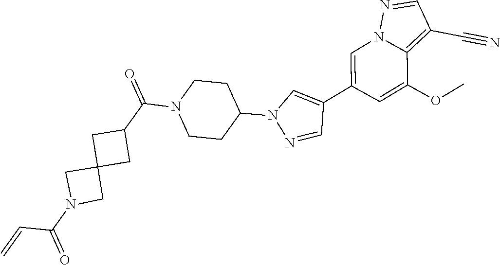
C1=C(C2=CN(C3CCN(C(C4CC5(C4)CN(C(=O)C=C)C5)=O)CC3)N=C2)C=C(OC)C2=C(C#N)C=NN12
